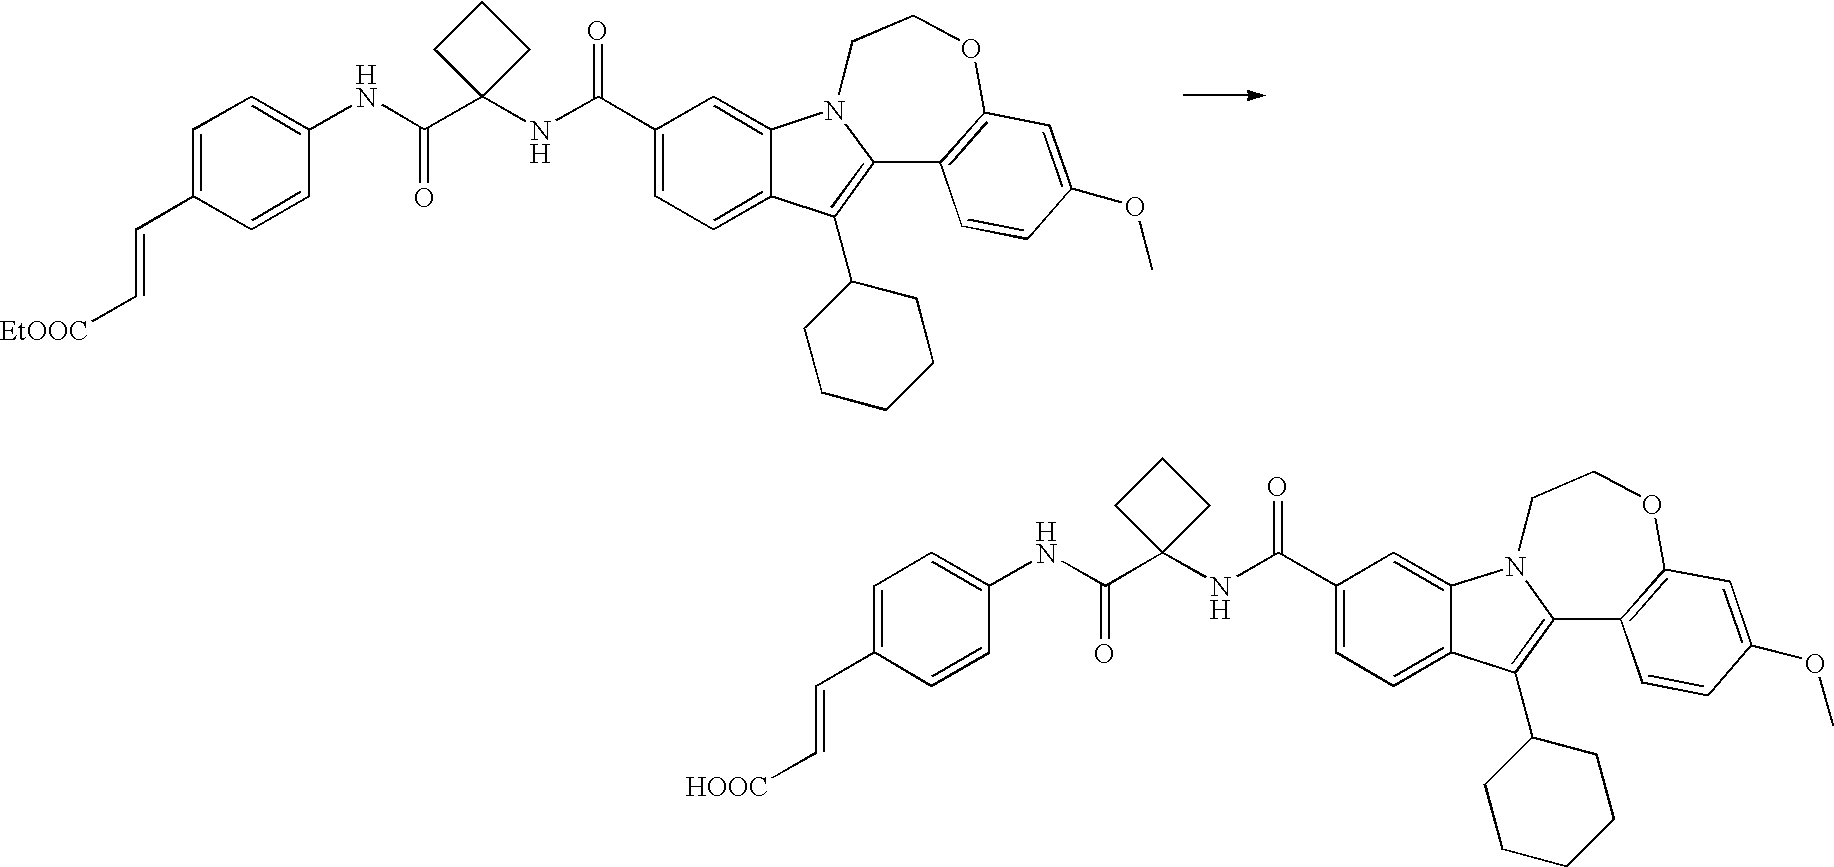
C1(C=C[EtOOC])=CC=C(NC(C2(NC(C3=CC=C4C(=C3)N3C(=C4C4CCCCC4)C4=C(OCC3)C=C(OC)C=C4)=O)CCC2)=O)C=C1.C1(C=C[HOOC])=CC=C(NC(C2(NC(C3=CC=C4C(=C3)N3C(=C4C4CCCCC4)C4=C(OCC3)C=C(OC)C=C4)=O)CCC2)=O)C=C1
